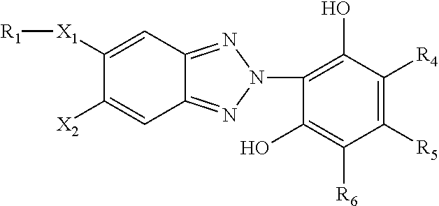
C1([X1][R1])=CC2=NN(C3=C(O)C([R4])=C([R5])C([R6])=C3O)N=C2C=C1[X2]
